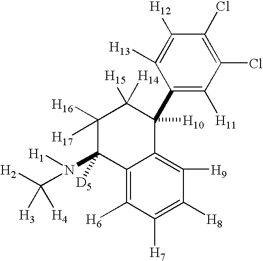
C1([H16])([H17])C(N([H1])C([H2])([H3])[H4])([D5])C2=C([H6])C([H7])=C([H8])C([H9])=C2C([H10])(C2=C([H11])C(Cl)=C(Cl)C([H12])=C2[H13])C1([H15])[H14]
